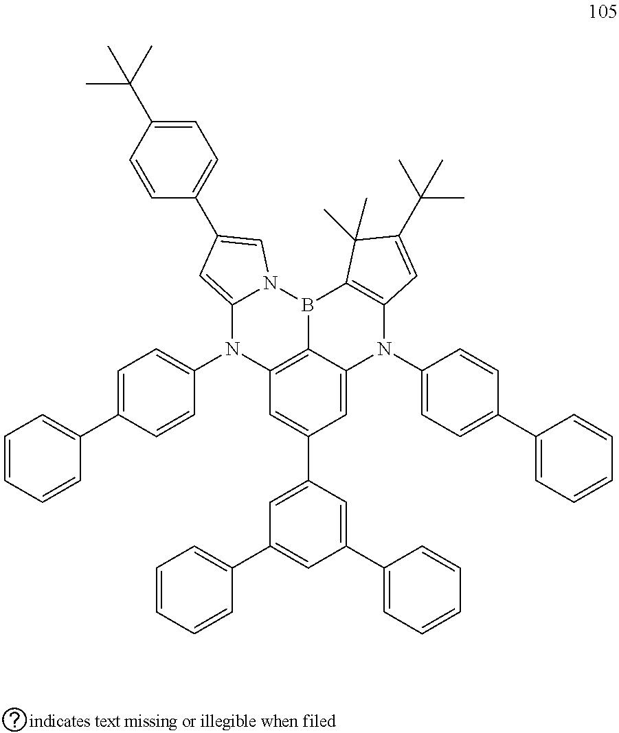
C12=C3C(=CC(C4=CC(C5=CC=CC=C5)=CC(C5=CC=CC=C5)=C4)=C1)N(C1=CC=C(C4=CC=CC=C4)C=C1)C1=C(B3N3C(=CC(C4=CC=C(C(C)(C)C)C=C4)=C3)N2C2=CC=C(C3=CC=CC=C3)C=C2)C(C)(C)C(C(C)(C)C)=C1
